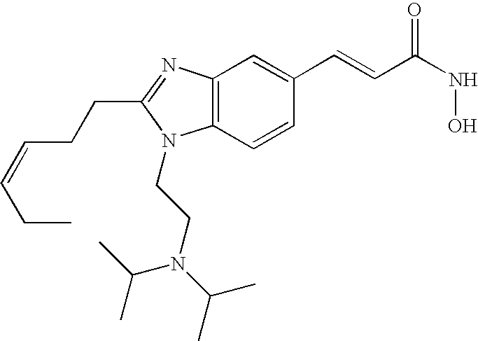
C12=C(C=CC(C=CC(=O)NO)=C1)N(CCN(C(C)C)C(C)C)C(CCC=CCC)=N2
